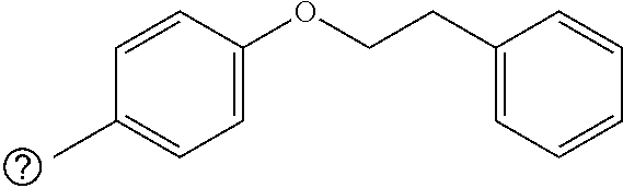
C1(C)=CC=C(OCCC2=CC=CC=C2)C=C1
